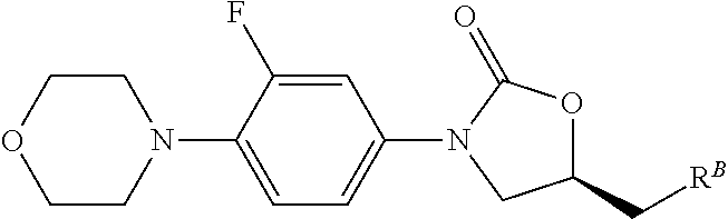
C1(C[RB])OC(=O)N(C2=CC=C(N3CCOCC3)C(F)=C2)C1
